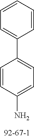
C1=CC=CC=C1C1=CC=C(N)C=C1
